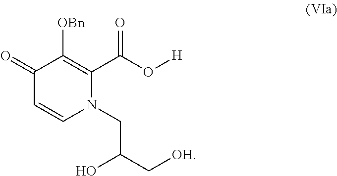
C1(=O)C=CN(CC(O)C[OH])C(C(O[H])=O)=C1[OBn]
